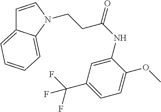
C1=CN(CCC(=O)NC2=CC(C(F)(F)F)=CC=C2OC)C2=CC=CC=C12
